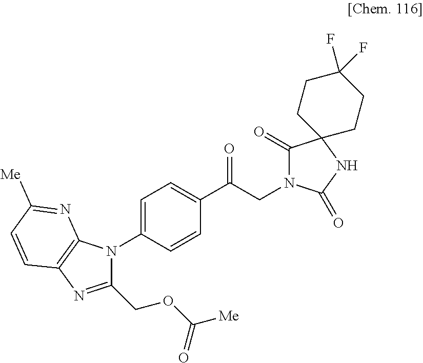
N1(C2=CC=C(C(CN3C(=O)C4(NC3=O)CCC(F)(F)CC4)=O)C=C2)C(COC([Me])=O)=NC2=C1N=C([Me])C=C2
